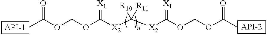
[X2](C(OCOC(C)=O)=[X1])C([X2]C(OCOC(C)=O)=[X1])([R10])[R11]
